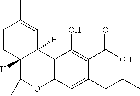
C1(CCC)=CC2=C(C(O)=C1C(O)=O)C1([H])C([H])(C(C)(C)O2)CCC(C)=C1
